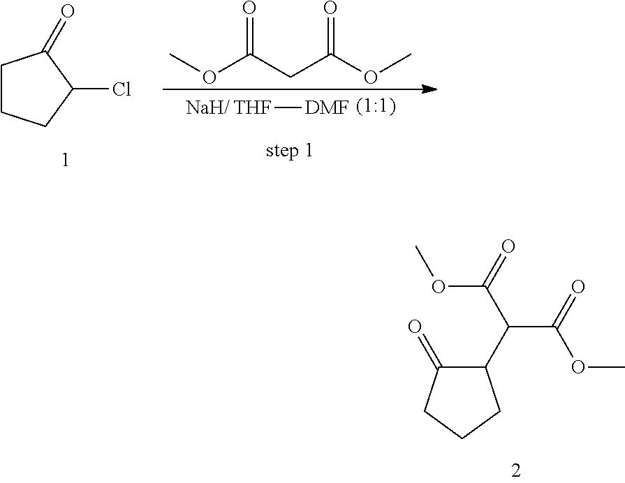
C1CCC(Cl)C1=O.[THF][DMF].COC(CC(OC)=O)=O.C1(C(C(=O)OC)C(=O)OC)C(=O)CCC1
